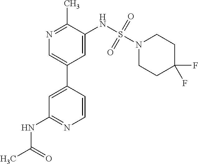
C1=CC(C2=CN=C(C)C(NS(N3CCC(F)(F)CC3)(=O)=O)=C2)=CC(NC(C)=O)=N1
